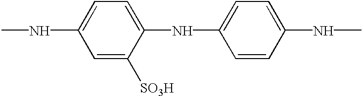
CNC1=CC=C(NC2=CC=C(NC)C=C2)C([SO3H])=C1
